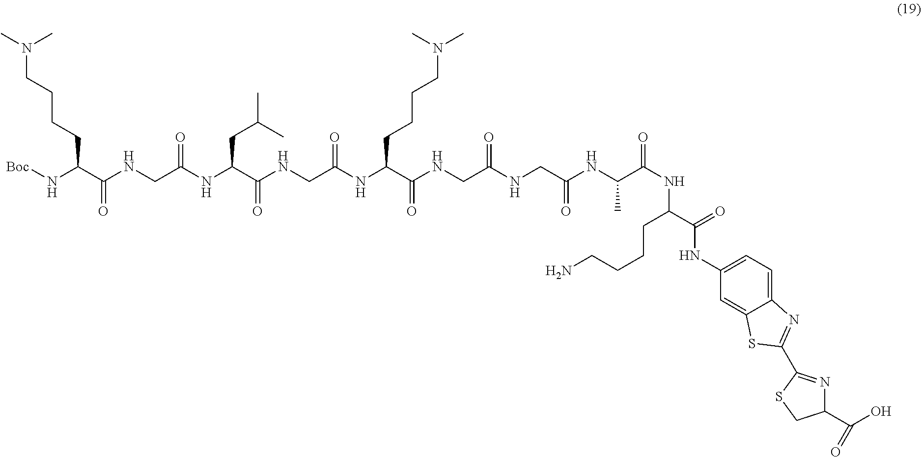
N(C(C(NCC(NC(C(NCC(NC(C(NCC(NCC(NC(C(NC(C(=O)NC1=CC=C2C(=C1)SC(C1=NC(C(=O)O)CS1)=N2)CCCCN)=O)C)=O)=O)=O)CCCCN(C)C)=O)=O)CC(C)C)=O)=O)CCCCN(C)C)[Boc]
